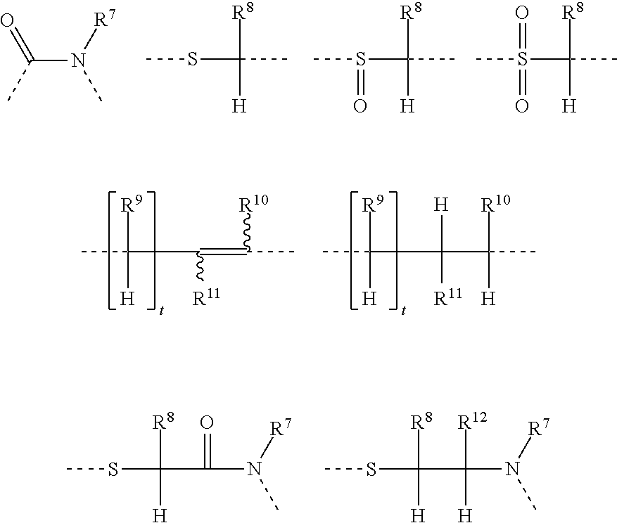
C(N(C)[R7])(C)=O.CSC([R8])([H])C.CS(C([R8])([H])C)=O.CS(C([R8])([H])C)(=O)=O.C([R9])([H])(C)C(=C([R10])C)[R11].C([R9])([H])(C)C(C([R10])(C)[H])([R11])[H].C([R8])([H])(SC)C(=O)N(C)[R7].C([R8])([H])(SC)C([R12])(N(C)[R7])[H]
